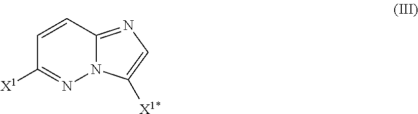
C1=CC2=NC=C([X1*])N2N=C1[X1]
